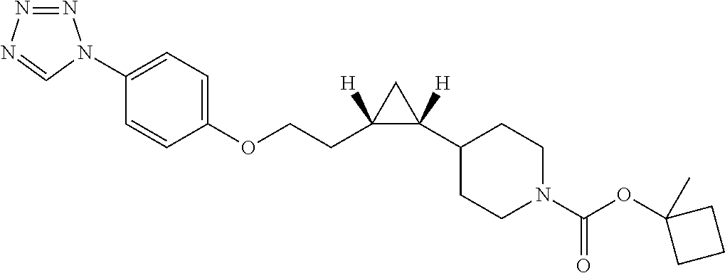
N1=NN=CN1C1=CC=C(OCCC2([H])C([H])(C3CCN(C(OC4(C)CCC4)=O)CC3)C2)C=C1
